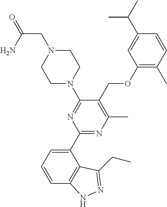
C1(C2=CC=CC3=C2C(CC)=NN3)=NC(C)=C(COC2=C(C)C=CC(C(C)C)=C2)C(N2CCN(CC(=O)N)CC2)=N1
